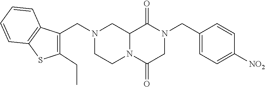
C12N(C(=O)CN(CC3=CC=C([NO2])C=C3)C1=O)CCN(CC1=C(CC)SC3=C1C=CC=C3)C2
